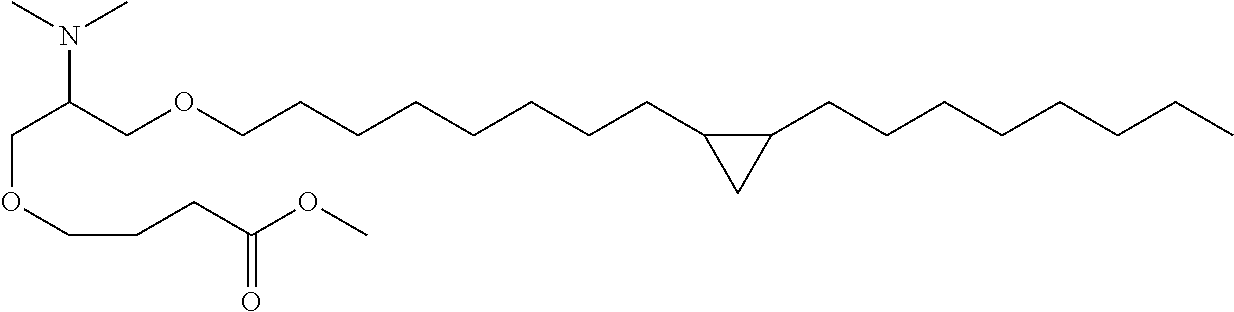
C(OCCCC(OC)=O)C(COCCCCCCCCC1C(CCCCCCCC)C1)N(C)C
